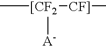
C[[CF2]([A-])[CF]]C
